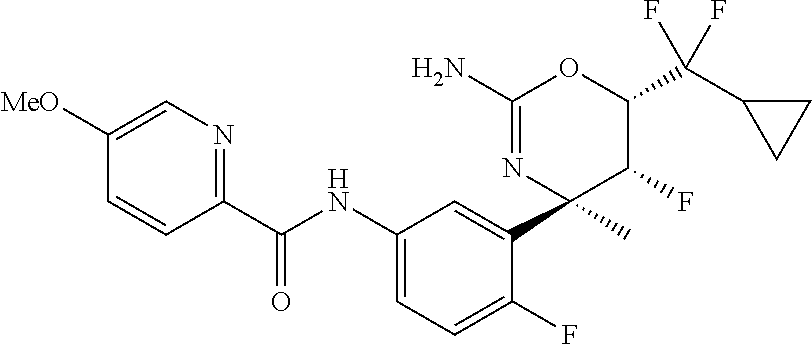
C1(C(NC2=CC=C(F)C(C3(C)C(F)C(C(C4CC4)(F)F)OC(N)=N3)=C2)=O)=NC=C([MeO])C=C1
